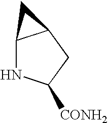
C12NC([CONH2])CC1C2
